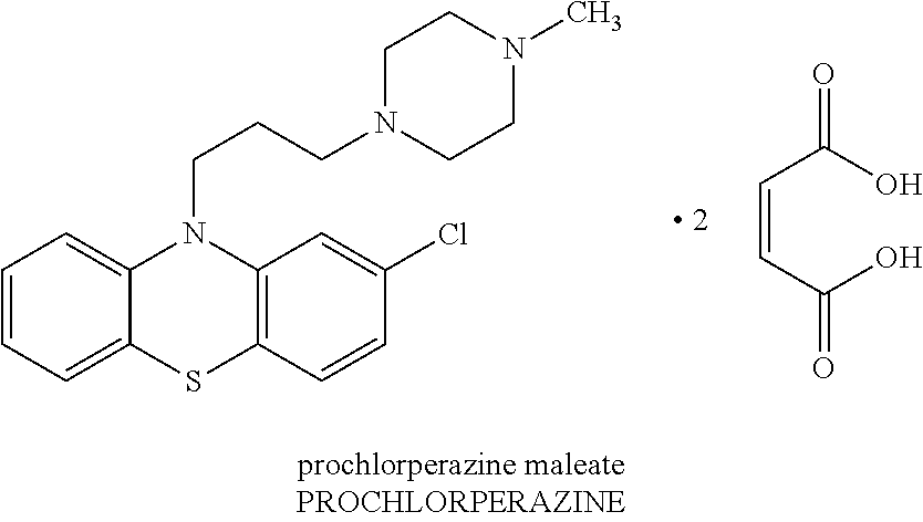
C1=CC=C2C(=C1)N(CCCN1CCN(C)CC1)C1=C(S2)C=CC(Cl)=C1.C(=CC(O)=O)C(O)=O
